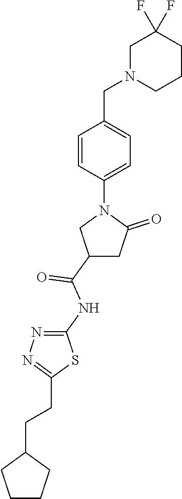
C1N(CC2=CC=C(N3CC(C(NC4=NN=C(CCC5CCCC5)S4)=O)CC3=O)C=C2)CCCC1(F)F
